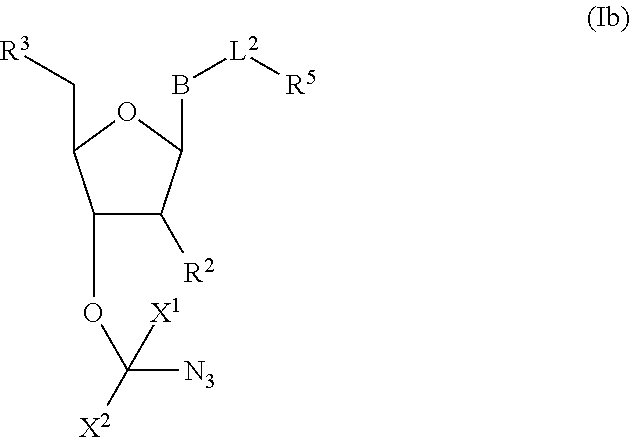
[R2]C1C(OC([X2])([N3])[X1])C(C[R3])OC1B[L2][R5]
